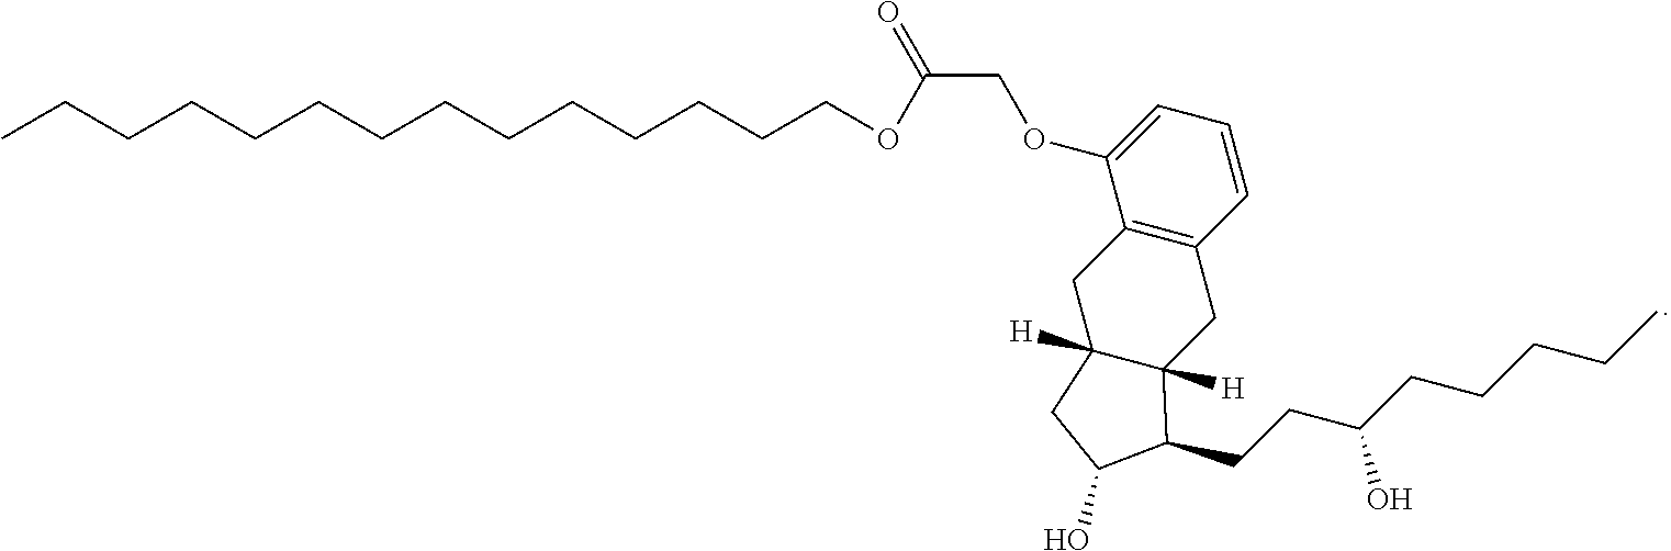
C12=C(C=CC=C1OCC(OCCCCCCCCCCCCCC)=O)CC1([H])C([H])(C2)CC(O)C1CCC(CCCCC)O
